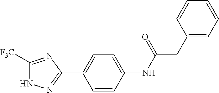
C1([F3C])=NC(C2=CC=C(NC(CC3=CC=CC=C3)=O)C=C2)=NN1
